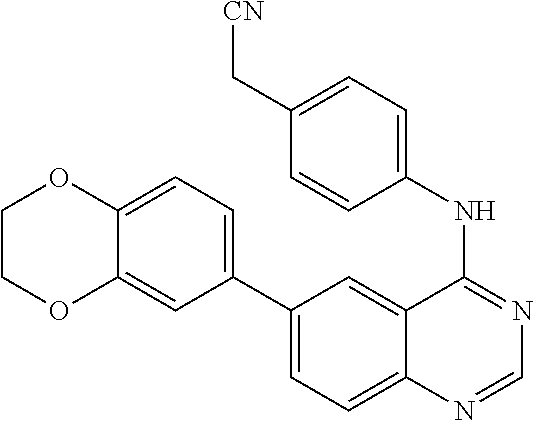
C1(C2=CC=C3C(=C2)OCCO3)=CC=C2C(=C1)C(NC1=CC=C(C[CN])C=C1)=NC=N2
